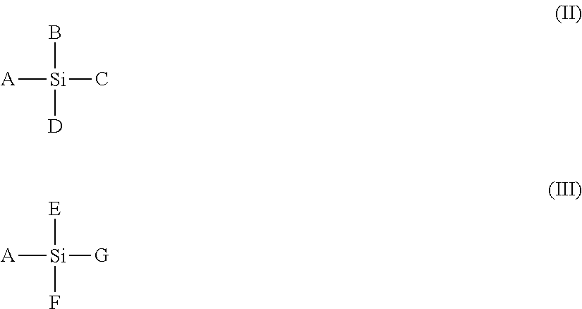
B[Si]([A])(C)[D].[E][Si]([A])([G])F
